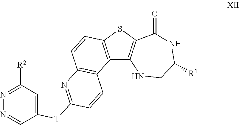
C12=C(SC3=C1NCC([R1])NC3=O)C=CC1=C2C=CC([T]C2=CC([R2])=NN=C2)=N1
